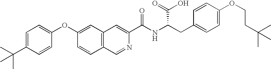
C1=C(C(C)(C)C)C=CC(OC2=CC3=C(C=C2)C=NC(C(NC(CC2=CC=C(OCCC(C)(C)C)C=C2)C(O)=O)=O)=C3)=C1
